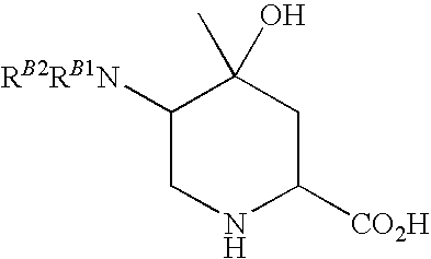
C1([RB2RB1N])CNC([CO2H])CC1(C)O
